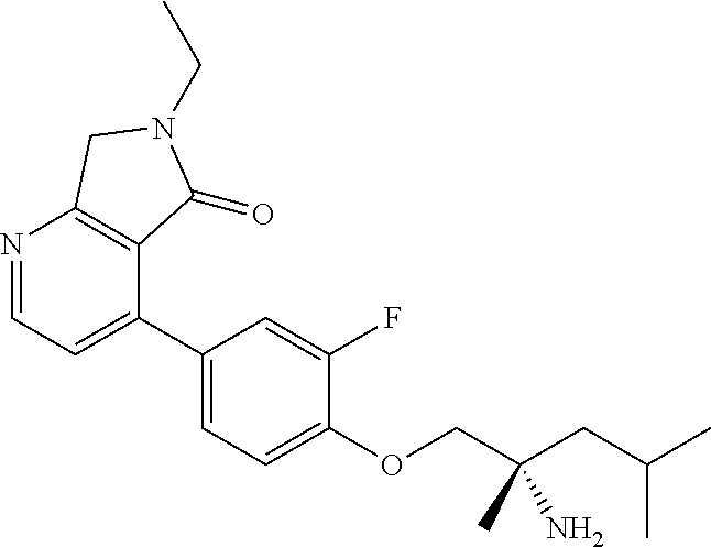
C1(C2=CC=NC3=C2C(=O)N(CC)C3)=CC=C(OCC(CC(C)C)(N)C)C(F)=C1
